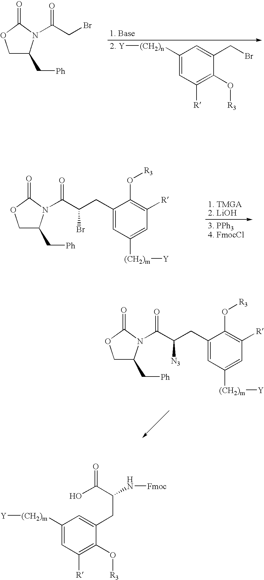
C1([(CH2)n][2. Y])=CC([R])=C(O[R3])C(CBr)=C1.C1C(C[Ph])N(C(CBr)=O)C(=O)O1.C1C(C[Ph])N(C(C(CC2=CC([(CH2)m][Y])=CC([R])=C2O[R3])Br)=O)C(=O)O1.C1C(C[Ph])N(C(C(CC2=CC([(CH2)m][Y])=CC([R])=C2O[R3])[N3])=O)C(=O)O1.C1([(CH2)m][Y])=CC([R])=C(O[R3])C(CC(C(=O)O)N[Fmoc])=C1
